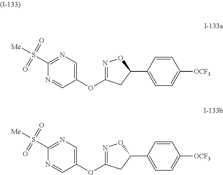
N1=CC(OC2=NOC(C3=CC=C([OCF3])C=C3)C2)=CN=C1S(=O)(=O)[Me].N1=CC(OC2=NOC(C3=CC=C([OCF3])C=C3)C2)=CN=C1S(=O)(=O)[Me]
